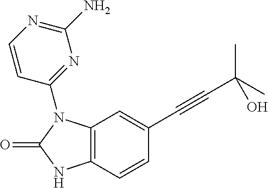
C12=C(C=C(C#CC(C)(C)O)C=C1)N(C1=NC(N)=NC=C1)C(=O)N2
